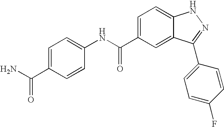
C1(C(N)=O)=CC=C(NC(C2=CC=C3C(=C2)C(C2=CC=C(F)C=C2)=NN3)=O)C=C1
